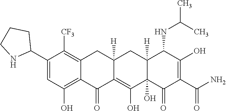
C12=C(O)C=C(C3CCCN3)C([CF3])=C1CC1([H])C(=C(O)C3(O)C([H])(C1)C(NC(C)C)C(O)=C(C(N)=O)C3=O)C2=O
